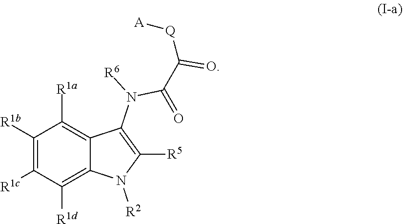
C1([R1b])=C([R1c])C([R1d])=C2C(=C1[R1a])C(N([R6])C(=O)C([Q][A])=O)=C([R5])N2[R2]
